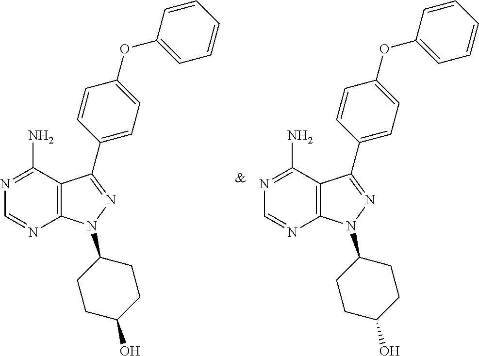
C12=C(N(C3CCC(O)CC3)N=C1C1=CC=C(OC3=CC=CC=C3)C=C1)N=CN=C2N.C12=C(N(C3CCC(O)CC3)N=C1C1=CC=C(OC3=CC=CC=C3)C=C1)N=CN=C2N
